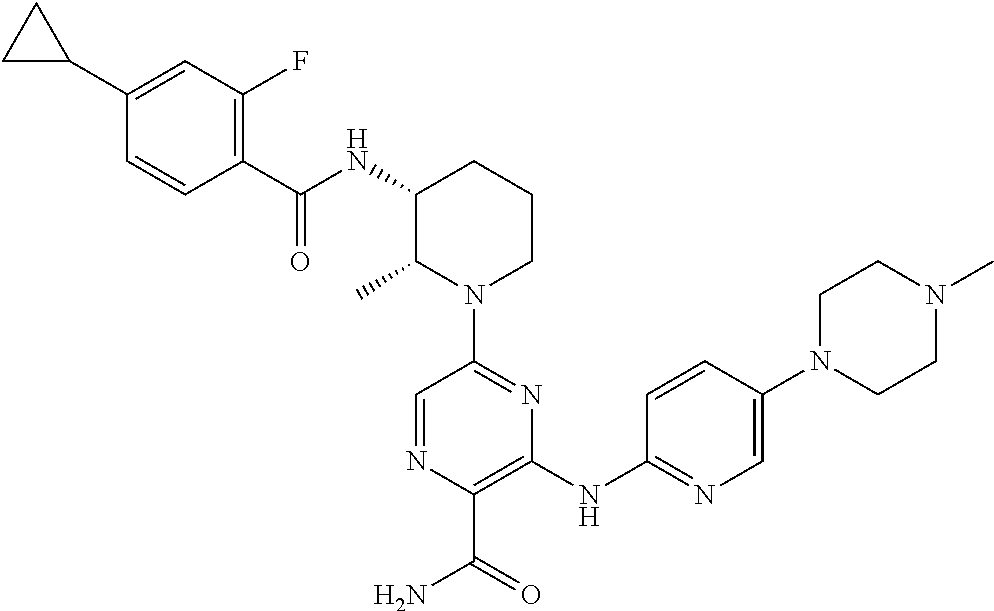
N1(C2=NC(NC3=NC=C(N4CCN(C)CC4)C=C3)=C(C(=O)N)N=C2)CCCC(NC(C2=C(F)C=C(C3CC3)C=C2)=O)C1C
